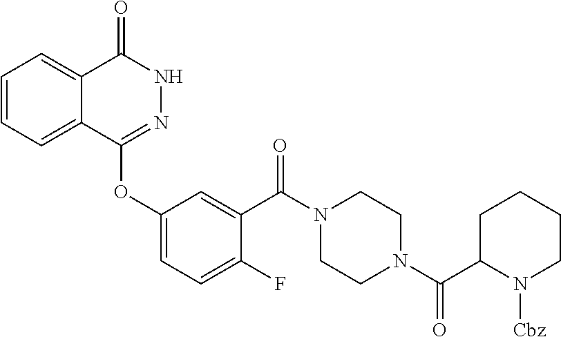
C1=CC=C2C(=C1)C(=O)NN=C2OC1=CC=C(F)C(C(N2CCN(C(=O)C3N([Cbz])CCCC3)CC2)=O)=C1
